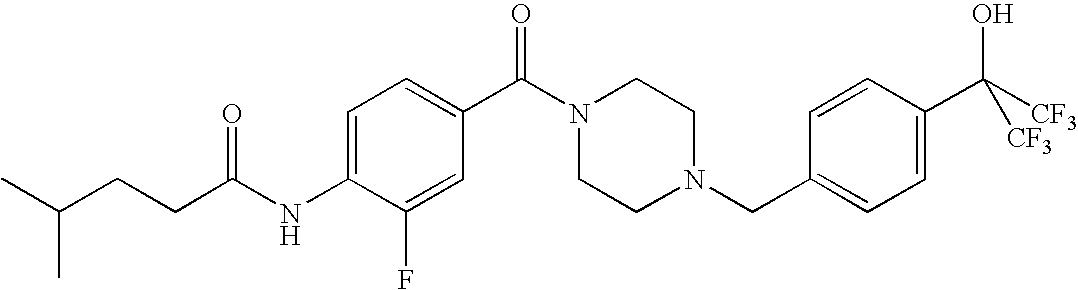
C1=C(NC(CCC(C)C)=O)C(F)=CC(C(N2CCN(CC3=CC=C(C([CF3])(O)[CF3])C=C3)CC2)=O)=C1
